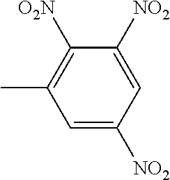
C1=C([NO2])C=C([NO2])C([O2N])=C1C
